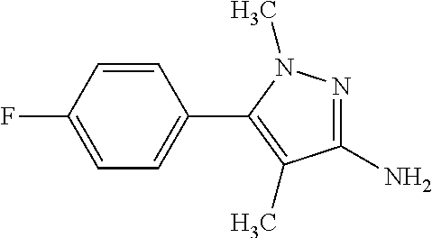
C1=CC(F)=CC=C1C1=C(C)C(N)=NN1C
